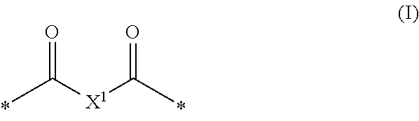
CC([X1]C(C)=O)=O
